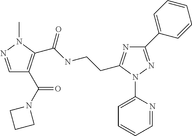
C1=NN(C)C(C(=O)NCCC2=NC(C3=CC=CC=C3)=NN2C2=CC=CC=N2)=C1C(N1CCC1)=O
